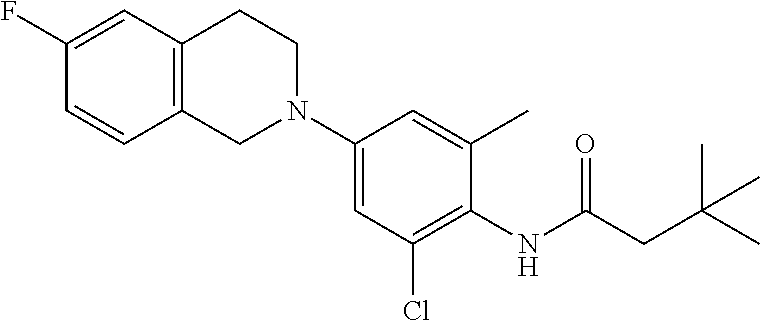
C1(F)=CC2=C(C=C1)CN(C1=CC(Cl)=C(NC(=O)CC(C)(C)C)C(C)=C1)CC2
